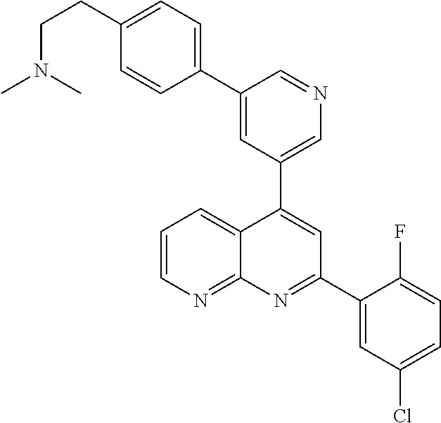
C1=C(C2=CC=C(CCN(C)C)C=C2)C=NC=C1C1=CC(C2=CC(Cl)=CC=C2F)=NC2=NC=CC=C12
